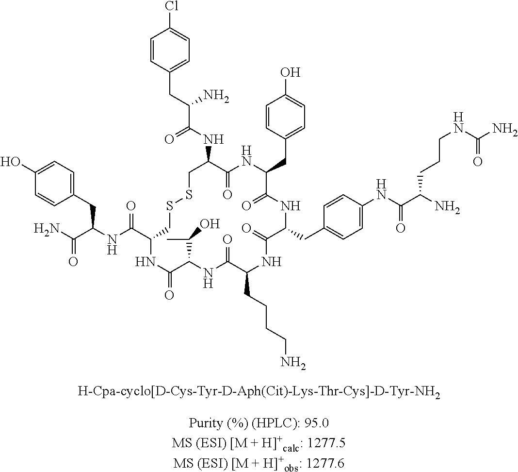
C1=CC(CC(C(NC2C(=O)NC(CC3=CC=C(O)C=C3)C(=O)NC(CC3=CC=C(NC(C(N)CCCNC(N)=O)=O)C=C3)C(=O)NC(CCCCN)C(=O)NC(C(C)O)C(=O)NC(C(NC(C(N)=O)CC3=CC=C(O)C=C3)=O)CSSC2)=O)N)=CC=C1Cl
